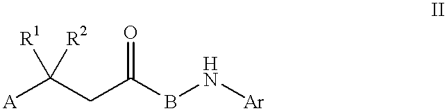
[A]C(CC(BN[Ar])=O)([R1])[R2]
